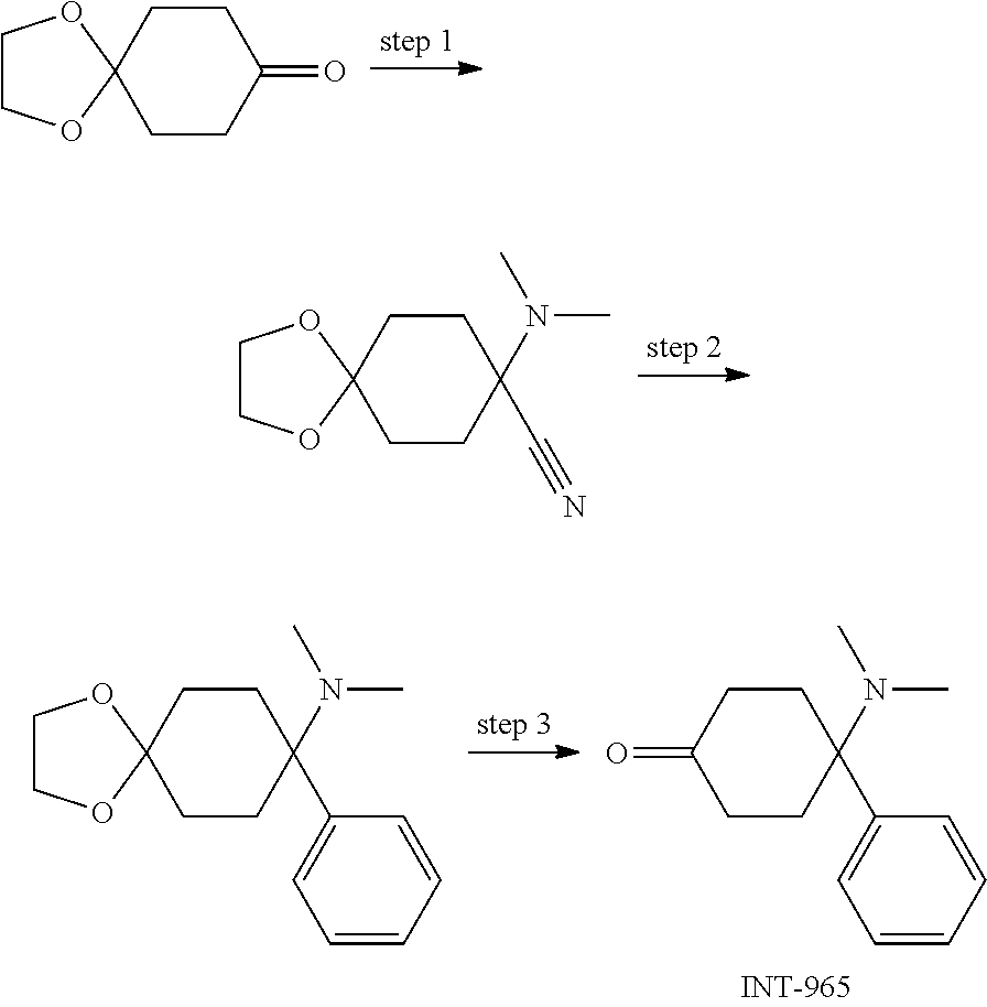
C1COC2(O1)CCC(=O)CC2.C1COC2(O1)CCC(N(C)C)(C#N)CC2.C1(=O)CCC(N(C)C)(C2=CC=CC=C2)CC1.C1COC2(O1)CCC(N(C)C)(C1=CC=CC=C1)CC2
